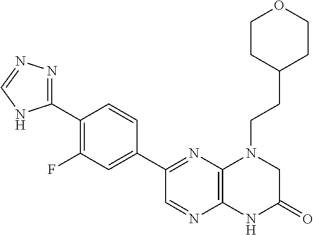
C12=C(N=C(C3=CC(F)=C(C4=NN=CN4)C=C3)C=N1)N(CCC1CCOCC1)CC(=O)N2
